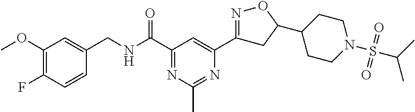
C1(OC)=C(F)C=CC(CNC(C2=NC(C)=NC(C3=NOC(C4CCN(S(=O)(=O)C(C)C)CC4)C3)=C2)=O)=C1
